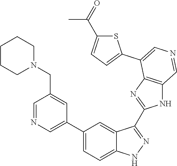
C1(C2=CN=CC(CN3CCCCC3)=C2)=CC=C2C(=C1)C(C1=NC3=C(N1)C=NC=C3C1=CC=C(C(=O)C)S1)=NN2
